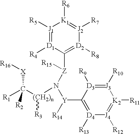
[J3]1([R10])=[D3]([R9])C([Y]([R14])N([(CH2)n](C([R1])([X][R16])[R2])[R3])[Z](C2=[D2]([R8])[J2]([R7])=[K1]([R6])[J1]([R5])=[D1]2[R4])[R15])=[D4]([R13])[J4]([R12])=[K2]1[R11]
